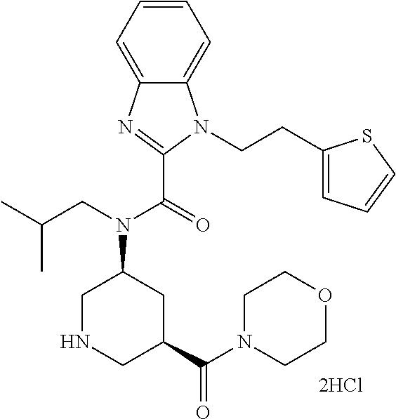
C1=CC=C2C(=C1)N(CCC1=CC=CS1)C(C(=O)N(CC(C)C)C1CNCC(C(N3CCOCC3)=O)C1)=N2
